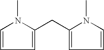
C1=CC=C(CC2=CC=CN2C)N1C
